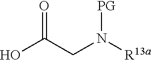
OC(CN([R13a])[PG])=O
